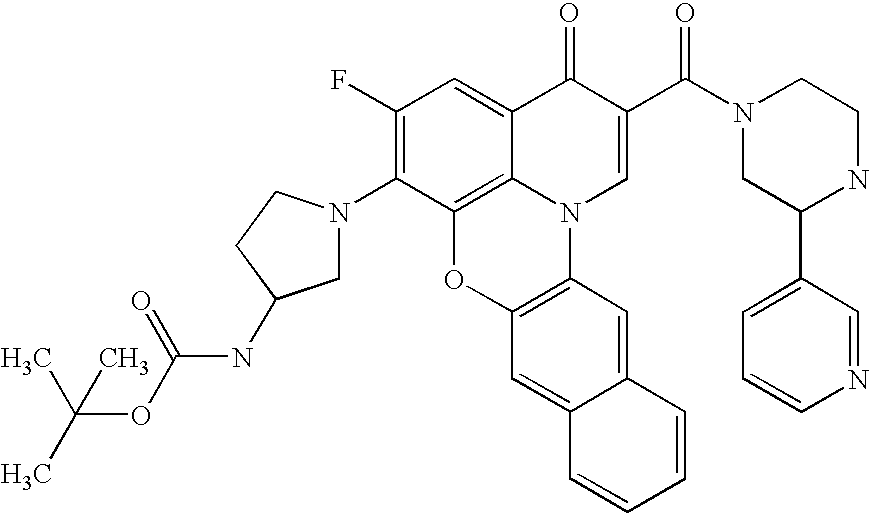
C1(F)=C(N2CC(NC(OC(C)(C)C)=O)CC2)C2=C3C(=C1)C(=O)C(C(N1CC(C4=CC=CN=C4)NCC1)=O)=CN3C1=C(O2)C=C2C(=C1)C=CC=C2
